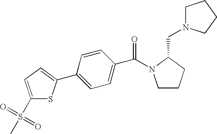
C(N1C(CN2CCCC2)CCC1)(=O)C1=CC=C(C2=CC=C(S(C)(=O)=O)S2)C=C1
